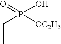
C(C)P([OC2H5])(=O)O
